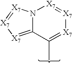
N12C(=[X7][X7]=[X7]1)C(C)=[X7][X7]=[X7]2
